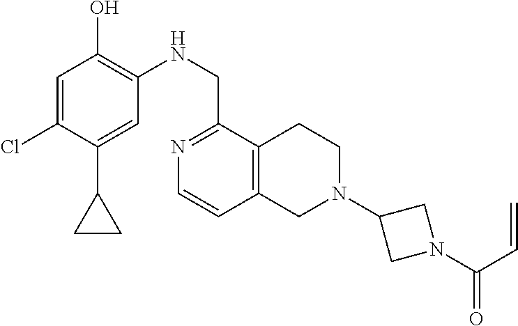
C1=C(Cl)C(C2CC2)=CC(NCC2=NC=CC3=C2CCN(C2CN(C(C=C)=O)C2)C3)=C1O
